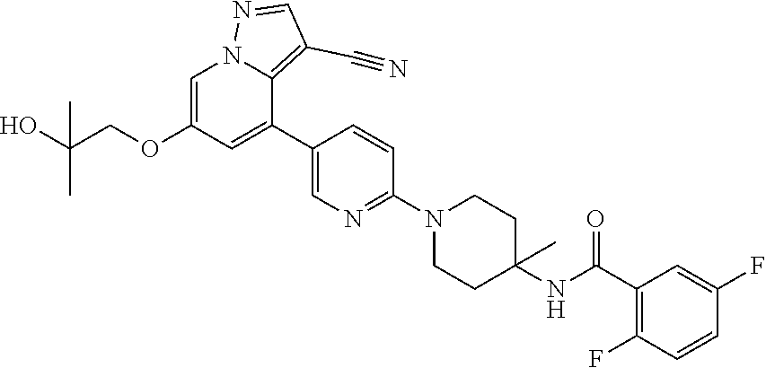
C1=C(OCC(O)(C)C)C=C(C2=CN=C(N3CCC(NC(C4=C(F)C=CC(F)=C4)=O)(C)CC3)C=C2)C2=C(C#N)C=NN12
